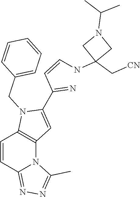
C1=CC2=NN=C(C)N2C2=C1N(CC1=CC=CC=C1)C(C(=N)C=CNC1(C[CN])CN(C(C)C)C1)=C2
